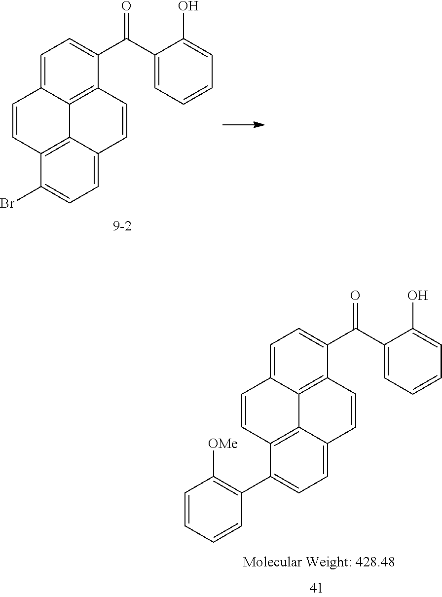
C1=C2C3=C(C(C(C4=CC=CC=C4O)=O)=C1)C=CC1=CC=C(Br)C(=C31)C=C2.C1=C2C3=C(C(C(C4=CC=CC=C4O)=O)=C1)C=CC1=CC=C(C4=C([OMe])C=CC=C4)C(=C31)C=C2
